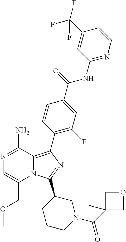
N12C(=C(C3=C(F)C=C(C(=O)NC4=NC=CC(C(F)(F)F)=C4)C=C3)N=C1C1CCCN(C(C3(C)COC3)=O)C1)C(N)=NC=C2COC
